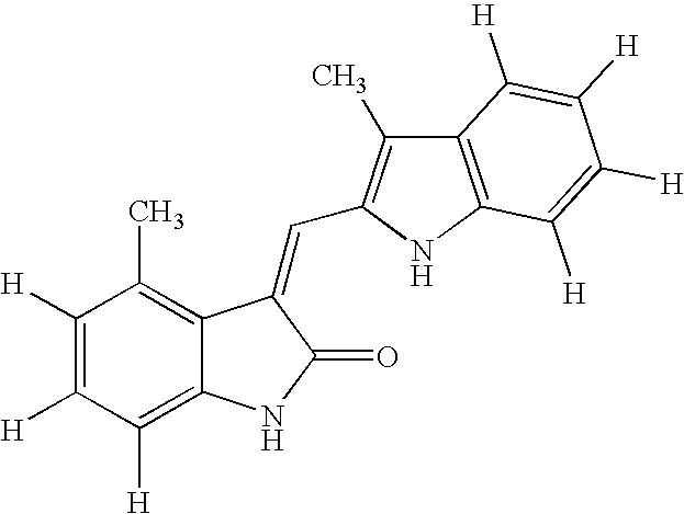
C1([H])=C([H])C([H])=C2C(=C1C)C(=CC1=C(C)C3=C(N1)C([H])=C([H])C([H])=C3[H])C(=O)N2
